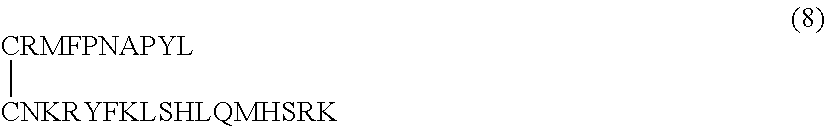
[CRMFPNAPYL][CNKRYFKLSHLQMHSRK]
